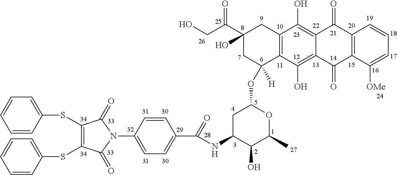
C1(SC2=CC=CC=C2)=C(SC2=CC=CC=C2)C(=O)N(C2=CC=C(C(=O)NC3C(O)C(C)OC(OC4([H])C5=C(CC(C(CO)=O)(O)C4)C(O)=C4C(=C5O)C(=O)C5=C(C4=O)C=CC=C5[OMe])C3)C=C2)C1=O
